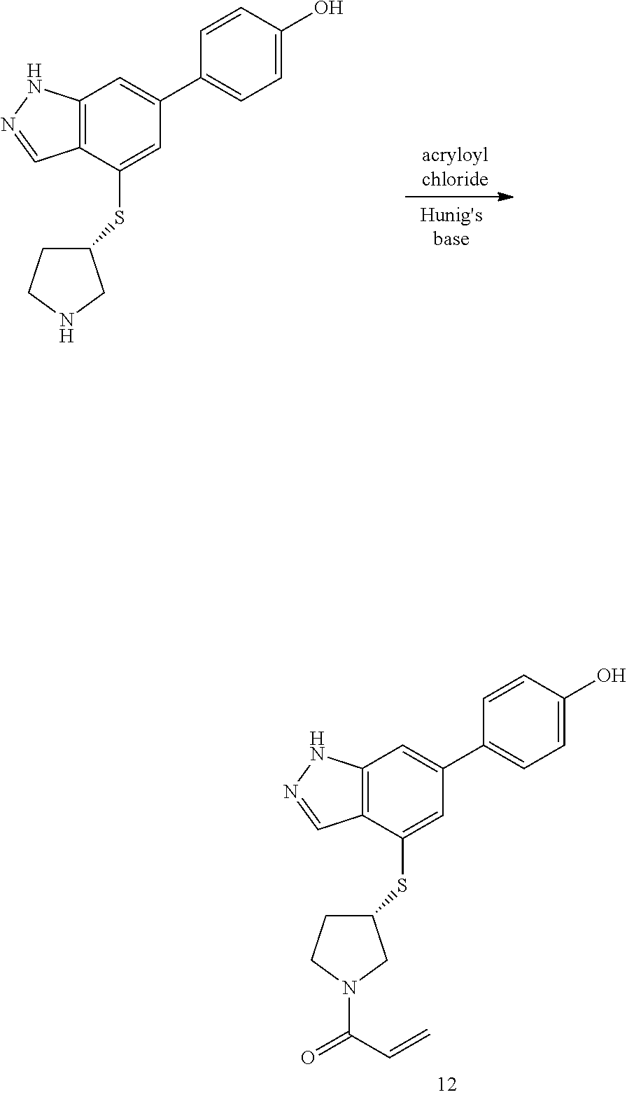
C12=C(C=C(C3=CC=C(O)C=C3)C=C1SC1CCNC1)NN=C2.[acryloylchloride].C12=C(C=C(C3=CC=C(O)C=C3)C=C1SC1CCN(C(C=C)=O)C1)NN=C2
